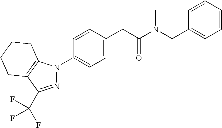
C1=CC(CC(N(CC2=CC=CC=C2)C)=O)=CC=C1N1N=C(C(F)(F)F)C2=C1CCCC2
